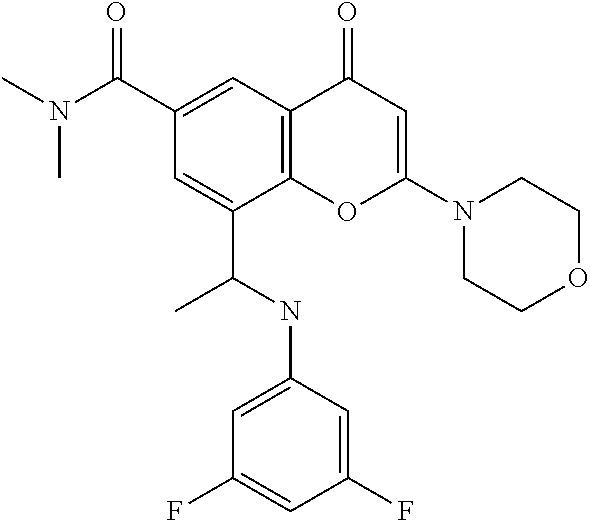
C1(C(N(C)C)=O)=CC2=C(C(C(NC3=CC(F)=CC(F)=C3)C)=C1)OC(N1CCOCC1)=CC2=O
